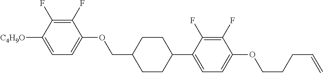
C1(F)=C(F)C([C4H9O])=CC=C1OCC1CCC(C2=CC=C(OCCCC=C)C(F)=C2F)CC1
